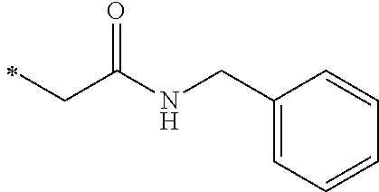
N(C(CC)=O)CC1=CC=CC=C1
